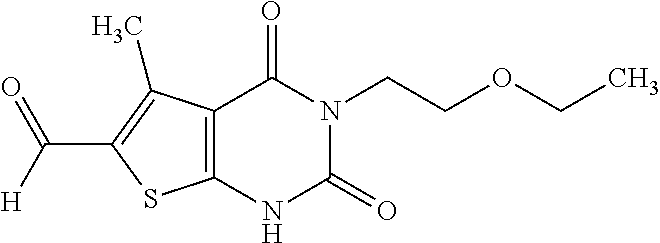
C12=C(NC(=O)N(CCOCC)C1=O)SC(C(=O)[H])=C2C
